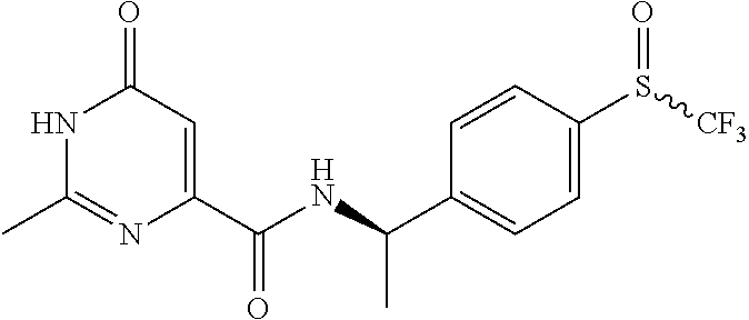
N1C(C)=NC(C(NC(C2=CC=C(S([CF3])=O)C=C2)C)=O)=CC1=O
